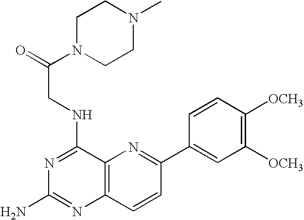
C1(NCC(=O)N2CCN(C)CC2)=NC(N)=NC2=C1N=C(C1=CC([OCH3])=C([OCH3])C=C1)C=C2
